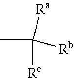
CC([Rc])([Ra])[Rb]
